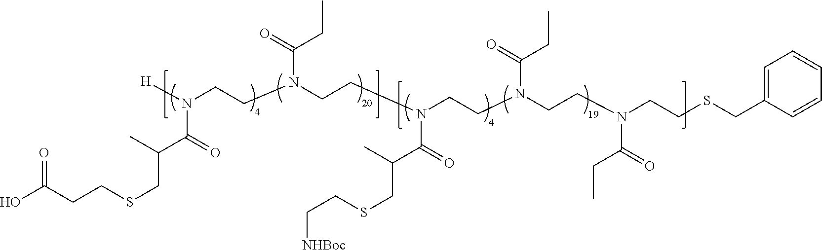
OC(CCSCC(C(=O)N([H])CCN(CCN(CCN(CCN(CCSCC1=CC=CC=C1)C(CC)=O)C(=O)CC)C(C(CSCC[NHBoc])C)=O)C(CC)=O)C)=O
